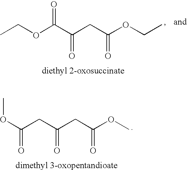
O(C(C(CC(OCC)=O)=O)=O)CC.C(CC(CC(OC)=O)=O)(OC)=O
